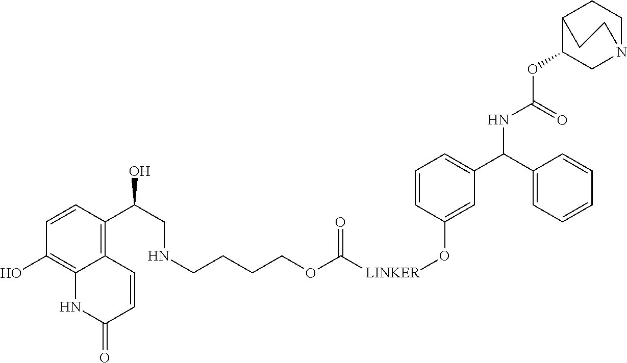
C12=C(C(CNCCCCOC([LINKER]OC3=CC(C(C4=CC=CC=C4)NC(OC4CN5CCC4CC5)=O)=CC=C3)=O)O)C=CC(O)=C1NC(=O)C=C2
